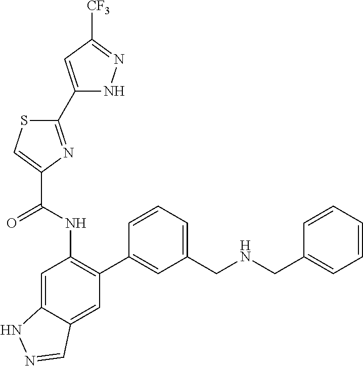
C1(C2=NC(C(NC3=C(C4=CC(CNCC5=CC=CC=C5)=CC=C4)C=C4C(=C3)NN=C4)=O)=CS2)=CC([CF3])=NN1
